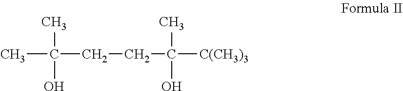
CC(C)(O)CCC(O)([C(CH3)3])C
